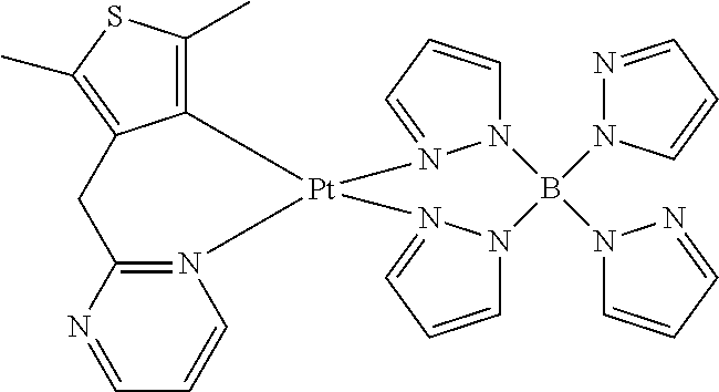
C1C2=N(C=CC=N2)[Pt]2(C3=C(C)SC(C)=C13)N1=CC=CN1B(N1C=CC=N1)(N1N=CC=C1)N1C=CC=N12
